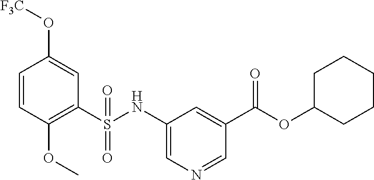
C1=CC(OC)=C(S(NC2=CN=CC(C(OC3CCCCC3)=O)=C2)(=O)=O)C=C1O[F3C]
